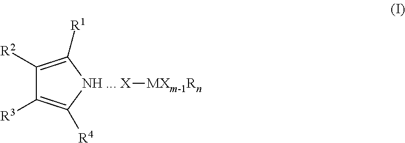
C1([R2])=C([R1])[NH ... X]([MXm-1Rn])C([R4])=C1[R3]
